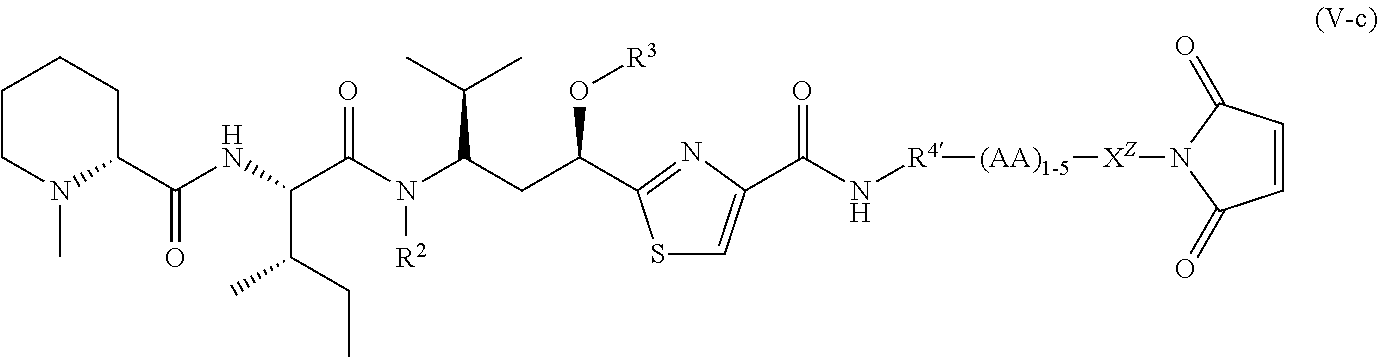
C1CN(C)C(C(NC(C(N(C(CC(O[R3])C2=NC(C(=O)N[R4][(AA)1-5][XZ]N3C(=O)C=CC3=O)=CS2)C(C)C)[R2])=O)C(CC)C)=O)CC1
